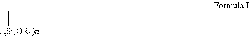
[JzSi(OR1)n]C
